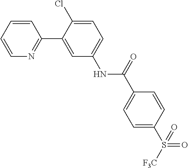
C1=CN=C(C2=CC(NC(C3=CC=C(S([F3C])(=O)=O)C=C3)=O)=CC=C2Cl)C=C1
